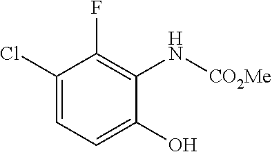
C1=C(Cl)C(F)=C(N[CO2Me])C(O)=C1
